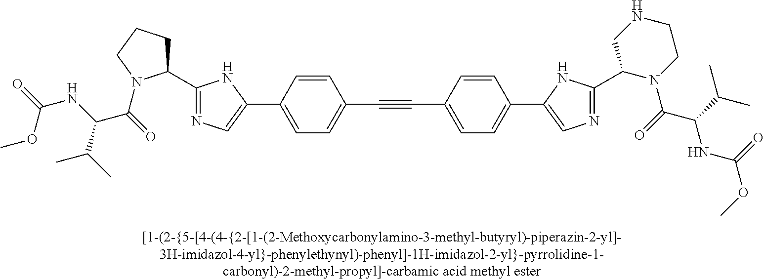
C1(C2=CN=C(C3CCCN3C(=O)C(NC(=O)OC)C(C)C)N2)=CC=C(C#CC2=CC=C(C3=CN=C(C4N(C(C(NC(OC)=O)C(C)C)=O)CCNC4)N3)C=C2)C=C1
